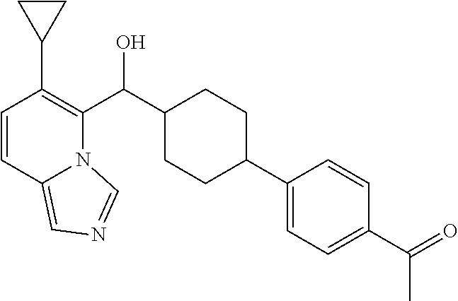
C1=C(C(=O)C)C=CC(C2CCC(C(C3=C(C4CC4)C=CC4=CN=CN34)O)CC2)=C1
